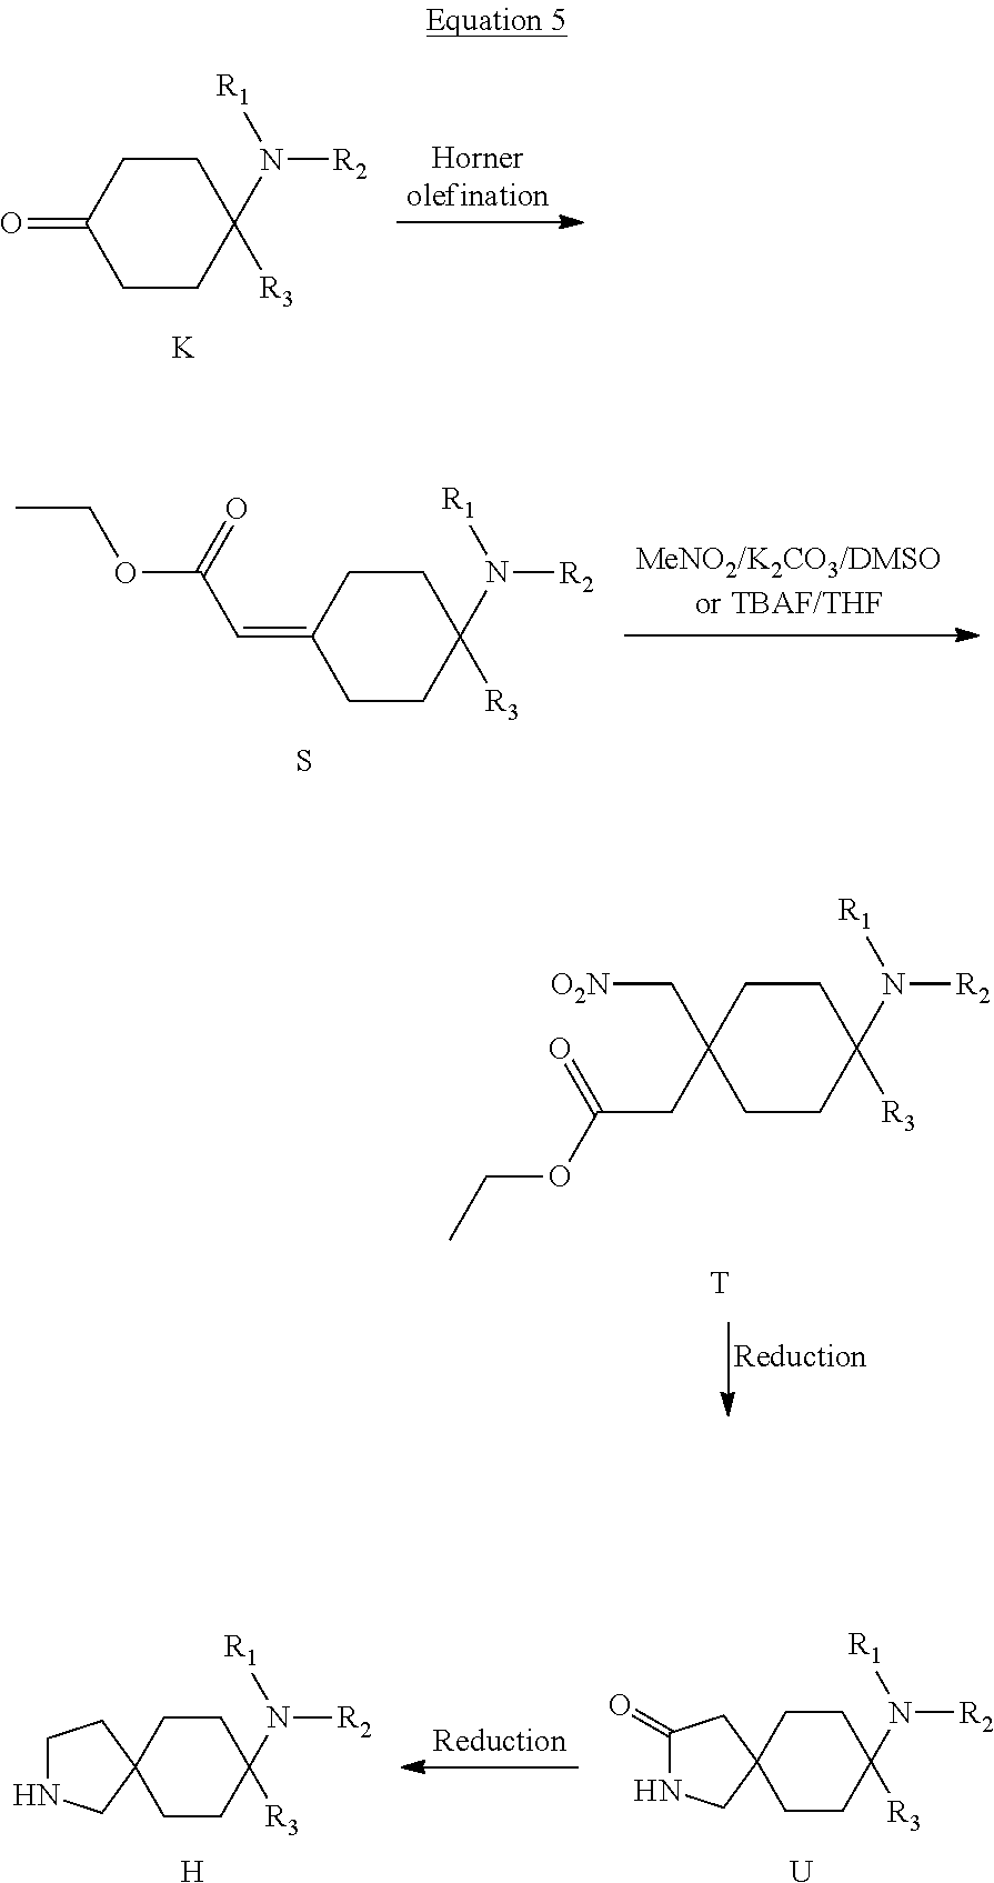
C1CC([R3])(N([R1])[R2])CCC1=O.[K].C1CC([R3])(N([R1])[R2])CCC1=CC(OCC)=O.S.C1CC([R3])(N([R1])[R2])CCC1(C[O2N])CC(OCC)=O.[T].C1CC([R3])(N([R1])[R2])CCC12CCNC2.[H].C1CC([R3])(N([R1])[R2])CCC12CC(=O)NC2.[U]
